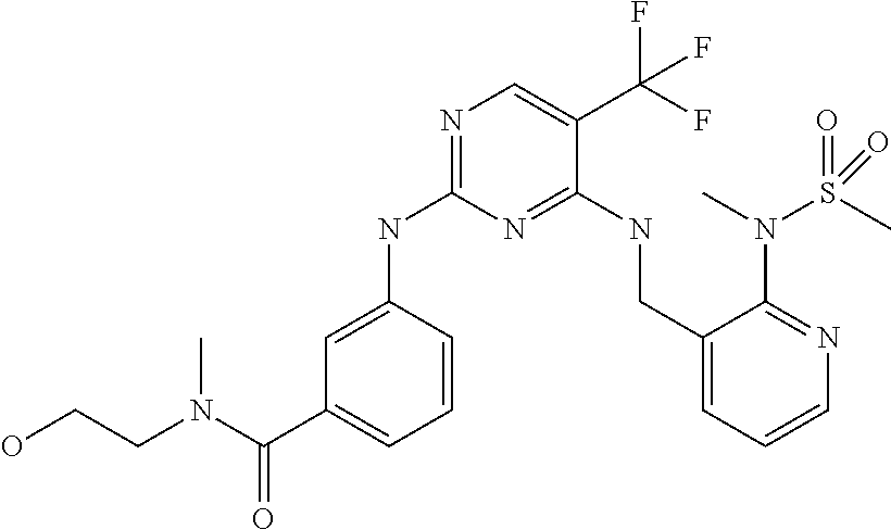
C1=C(NC2=NC=C(C(F)(F)F)C(NCC3=CC=CN=C3N(C)S(C)(=O)=O)=N2)C=CC=C1C(N(CCO)C)=O
